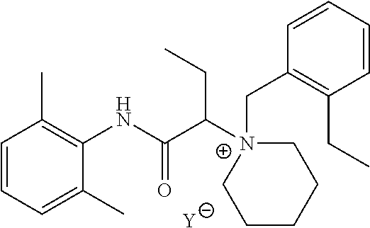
[Y].C1=CC=C(C)C(NC(C([N+]2(CC3=C(CC)C=CC=C3)CCCCC2)CC)=O)=C1C
